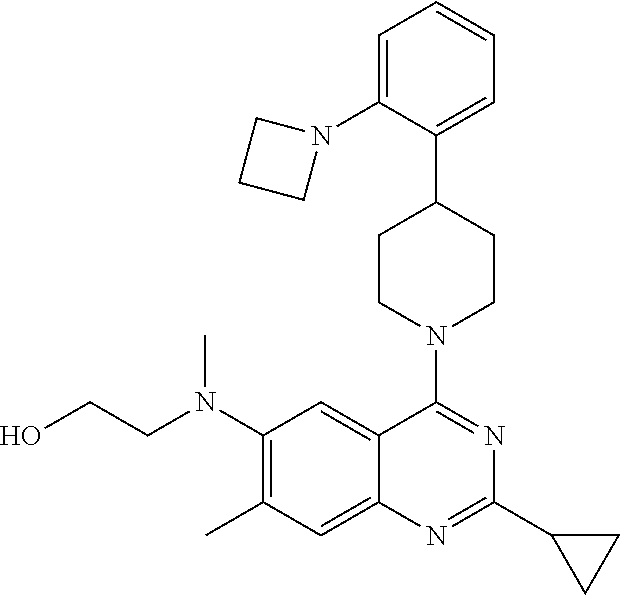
C1=C(N2CCC2)C(C2CCN(C3=NC(C4CC4)=NC4=CC(C)=C(N(CCO)C)C=C34)CC2)=CC=C1
